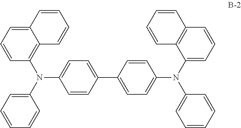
C1=CC(C2=CC=C(N(C3=CC=CC4=C3C=CC=C4)C3=CC=CC=C3)C=C2)=CC=C1N(C1=CC=CC=C1)C1=C2C(=CC=C1)C=CC=C2
